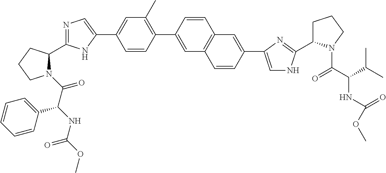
N1(C(C(NC(=O)OC)C2=CC=CC=C2)=O)C(C2=NC=C(C3=CC(C)=C(C4=CC5=C(C=C4)C=C(C4=CNC(C6CCCN6C(C(NC(=O)OC)C(C)C)=O)=N4)C=C5)C=C3)N2)CCC1
